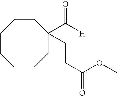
C1CCCCC(C([H])=O)(CCC(OC)=O)CC1
